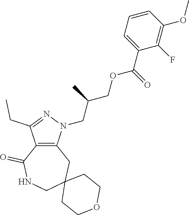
C12=C(N(CC(COC(C3=CC=CC(OC)=C3F)=O)C)N=C1CC)CC1(CNC2=O)CCOCC1
